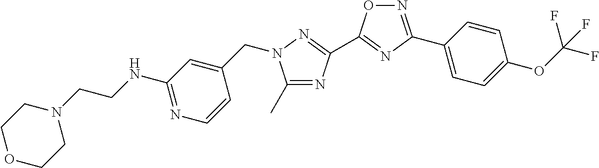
C1(C)=NC(C2=NC(C3=CC=C(OC(F)(F)F)C=C3)=NO2)=NN1CC1=CC(NCCN2CCOCC2)=NC=C1
